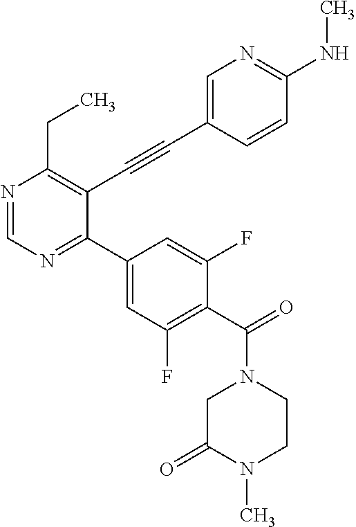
N1=CN=C(C2=CC(F)=C(C(N3CC(=O)N(C)CC3)=O)C(F)=C2)C(C#CC2=CN=C(NC)C=C2)=C1CC
